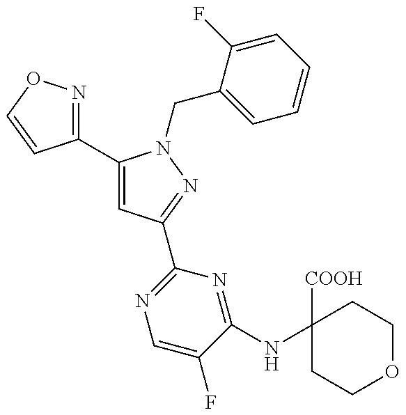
C1(C2=CC(C3=NC=C(F)C(NC4([COOH])CCOCC4)=N3)=NN2CC2=CC=CC=C2F)=NOC=C1
